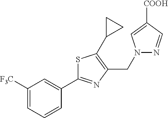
C1([F3C])=CC=CC(C2=NC(CN3N=CC([COOH])=C3)=C(C3CC3)S2)=C1
